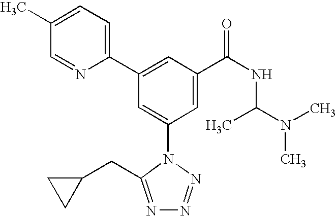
C1(C2=CC(C(NC(N(C)C)C)=O)=CC(N3C(CC4CC4)=NN=N3)=C2)=CC=C(C)C=N1
